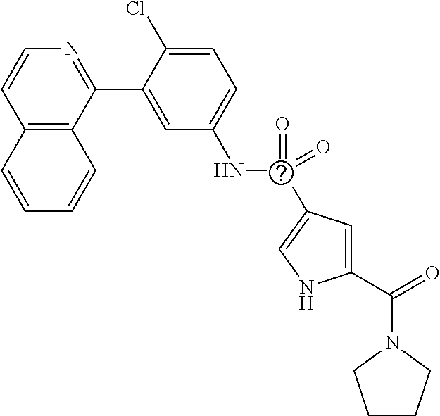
C12=C(C(C3=CC(NC(=O)(=O)C4=CNC(C(=O)N5CCCC5)=C4)=CC=C3Cl)=NC=C1)C=CC=C2
